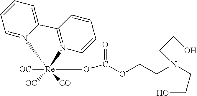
[OC][Re]1(OC(=O)OCCN(CCO)CCO)([OC])([CO])N2=CC=CC=C2C2=N1C=CC=C2
